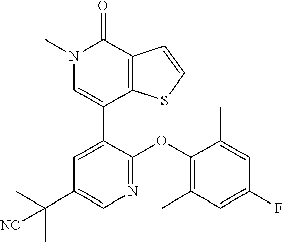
C1=CSC2=C1C(=O)N(C)C=C2C1=CC(C(C)(C)[NC])=CN=C1OC1=C(C)C=C(F)C=C1C
